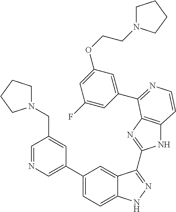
C1(C2=CN=CC(CN3CCCC3)=C2)=CC=C2C(=C1)C(C1=NC3=C(N1)C=CN=C3C1=CC(OCCN3CCCC3)=CC(F)=C1)=NN2
